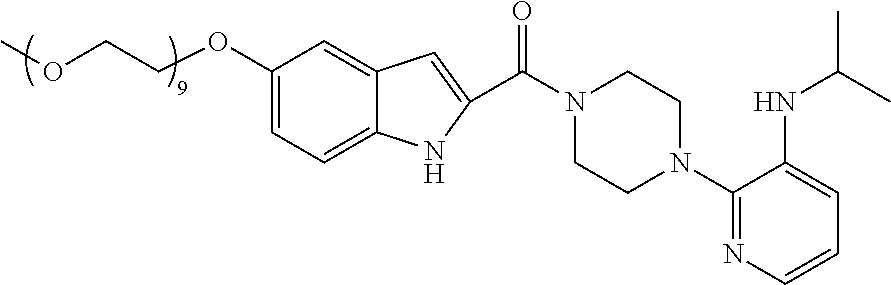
C1(OCCOC)=CC=C2C(=C1)C=C(C(N1CCN(C3=NC=CC=C3NC(C)C)CC1)=O)N2
